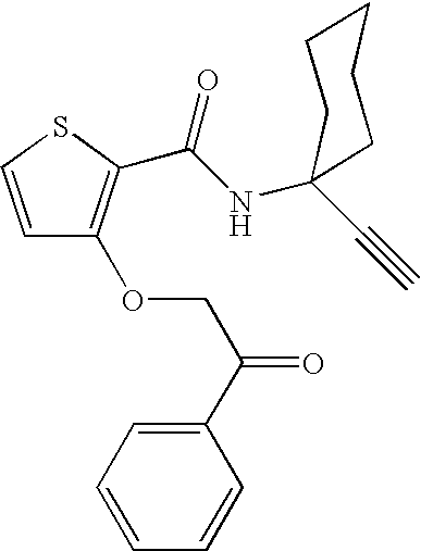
C1=CSC(C(NC2(C#C)CCCCC2)=O)=C1OCC(C1=CC=CC=C1)=O
